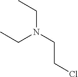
CCN(CC)CCCl
